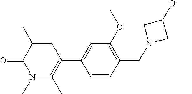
C1=CC(CN2CC(OC)C2)=C(OC)C=C1C1=C(C)N(C)C(=O)C(C)=C1
